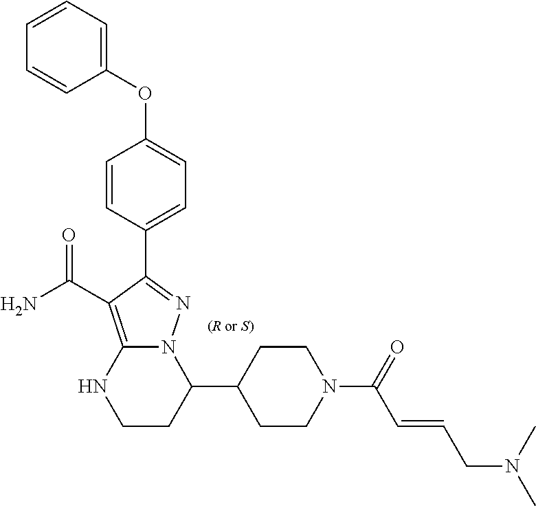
O(C1=CC=C(C2=NN3C(=C2C(=O)N)NCCC3C2CCN(C(C=CCN(C)C)=O)CC2)C=C1)C1=CC=CC=C1
